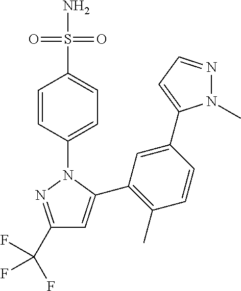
C1(C(F)(F)F)=NN(C2=CC=C(S(N)(=O)=O)C=C2)C(C2=C(C)C=CC(C3=CC=NN3C)=C2)=C1
